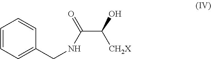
C(C(O)[CH2X])(=O)NCC1=CC=CC=C1
